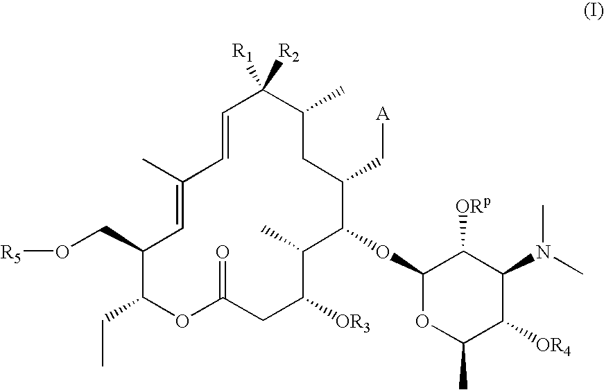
O(CC1C(CC)OC(=O)CC([OR3])C(C)C(OC2OC(C)C([OR4])C(N(C)C)C2[ORp])C(C[A])CC(C)C([R2])([R1])C=CC(C)=C1)[R5]
